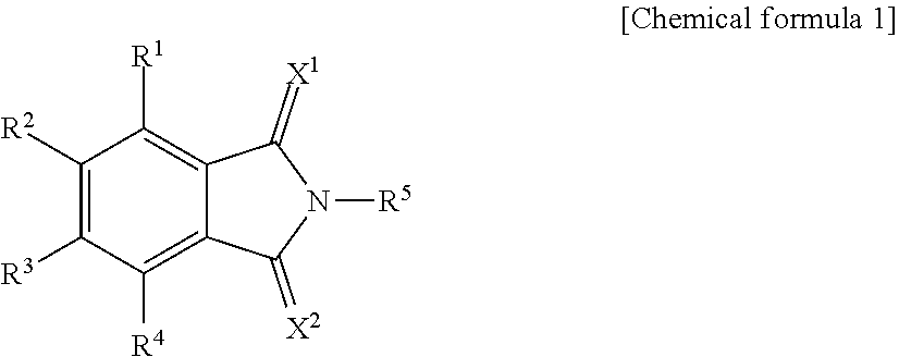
C1([R2])=C([R3])C([R4])=C2C(=C1[R1])C(=[X1])N([R5])C2=[X2]
